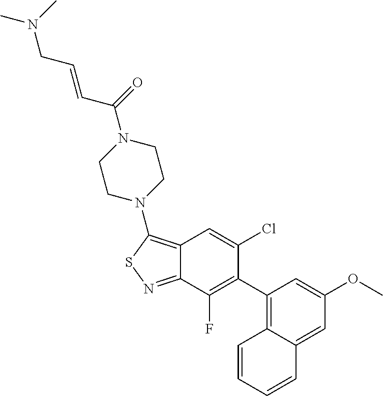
C12=C(N3CCN(C(C=CCN(C)C)=O)CC3)SN=C1C(F)=C(C1=C3C(=CC(OC)=C1)C=CC=C3)C(Cl)=C2
